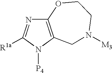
C12=C(N([P4])C([R1a])=N1)CN([M3])CCO2
